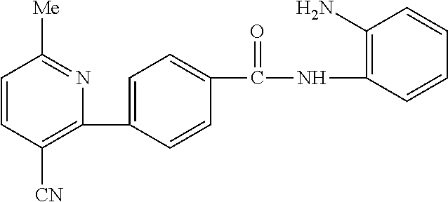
C1(C2=CC=C(C(NC3=C(N)C=CC=C3)=O)C=C2)=C([CN])C=CC([Me])=N1
